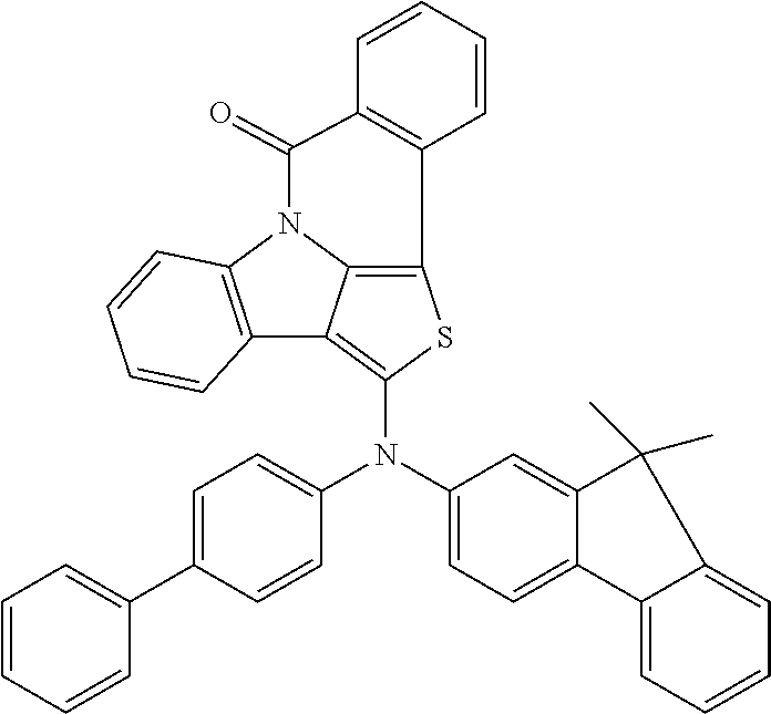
C12=C(N3C4=C(SC(N(C5=CC=C6C(=C5)C(C)(C)C5=CC=CC=C65)C5=CC=C(C6=CC=CC=C6)C=C5)=C14)C1=C(C3=O)C=CC=C1)C=CC=C2
